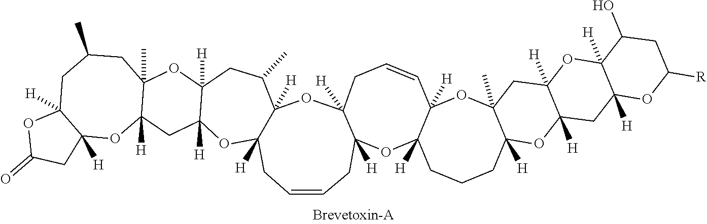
C1=CCC2([H])C([H])(OC3([H])CC=CC4([H])C([H])(OC3([H])C1)CCCC1([H])C(C)(O4)CC3([H])C([H])(O1)CC1([H])C([H])(O3)C(O)CC([R])O1)C(C)CC1([H])C([H])(O2)CC2([H])C(C)(O1)CC(C)CC1([H])C([H])(O2)CC(=O)O1
